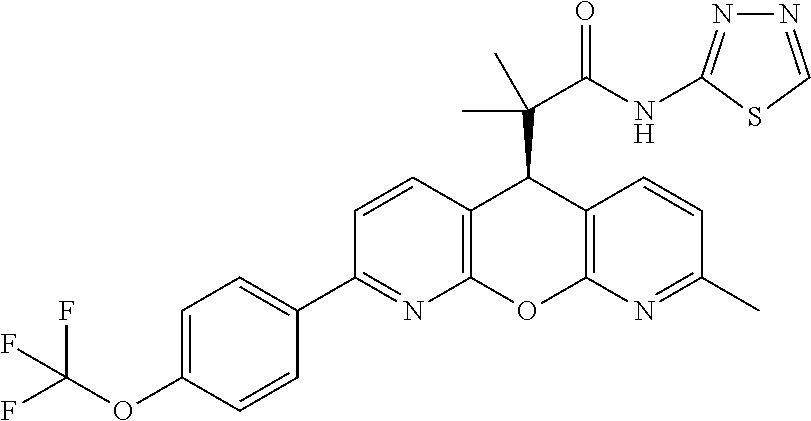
C1(C2=NC3=C(C=C2)C(C(C(NC2=NN=CS2)=O)(C)C)C2=C(O3)N=C(C)C=C2)=CC=C(OC(F)(F)F)C=C1
